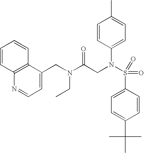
C1=CC2=C(C=C1)C(CN(CC)C(CN(S(=O)(=O)C1=CC=C(C(C)(C)C)C=C1)C1=CC=C(C)C=C1)=O)=CC=N2
